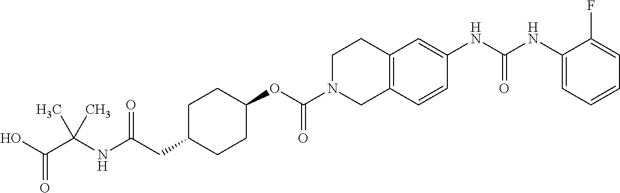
C1(NC(NC2=CC3=C(C=C2)CN(C(OC2CCC(CC(=O)NC(C(O)=O)(C)C)CC2)=O)CC3)=O)=CC=CC=C1F
